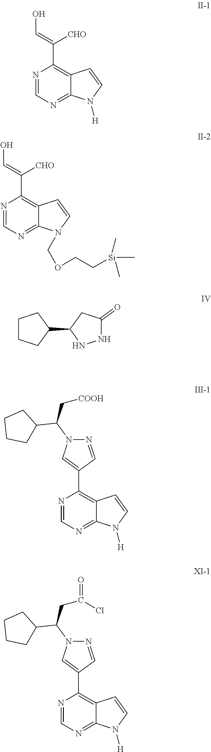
N1=CN=C2C(=C1C(=CO)[CHO])C=CN2[H].N1=CC(C2=C3C(=NC=N2)N([H])C=C3)=CN1C(CC(Cl)=O)C1CCCC1.N1=CC(C2=C3C(=NC=N2)N([H])C=C3)=CN1C(C[COOH])C1CCCC1.N1=CN=C2C(=C1C(=CO)[CHO])C=CN2COCC[Si](C)(C)C.C1CCC(C2NNC(=O)C2)C1
